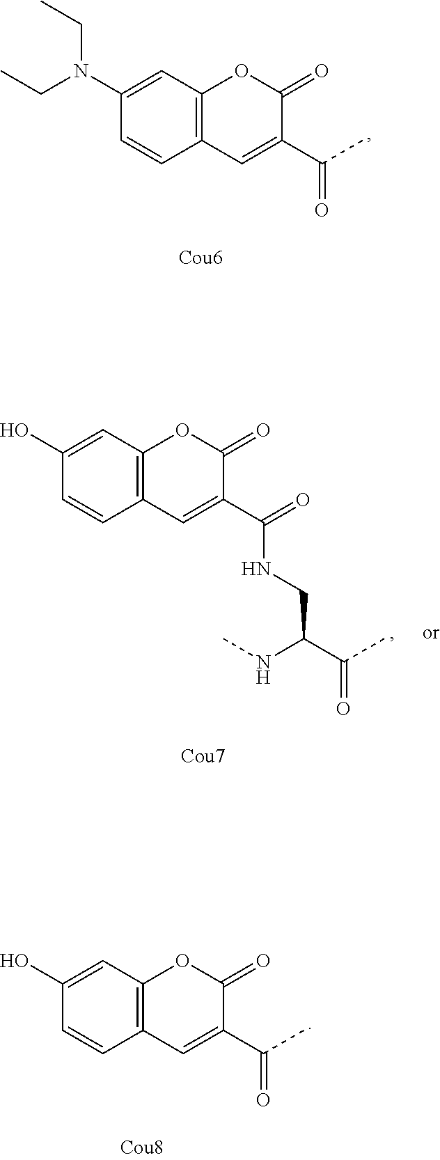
C12=C(C=C(N(CC)CC)C=C1)OC(=O)C(C(C)=O)=C2.C12=C(C=C(O)C=C1)OC(=O)C(C(=O)NCC(C(C)=O)NC)=C2.C12=C(C=C(O)C=C1)OC(=O)C(C(C)=O)=C2
